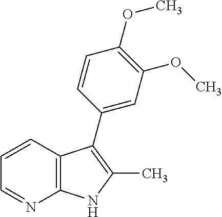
C12=C(C=CC=N1)C(C1=CC(OC)=C(OC)C=C1)=C(C)N2
